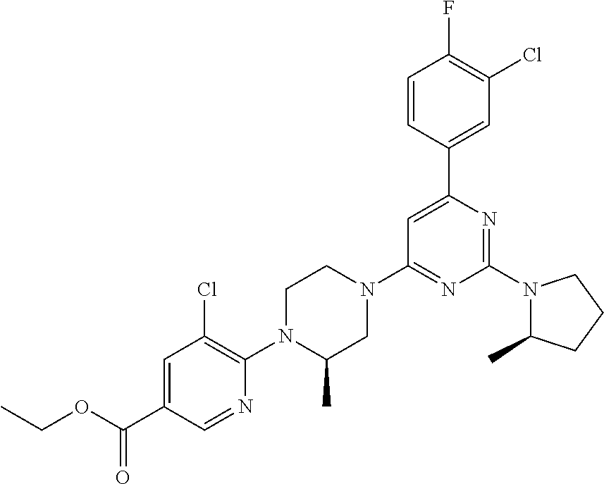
N1(C2=NC(C3=CC(Cl)=C(F)C=C3)=CC(N3CCN(C4=C(Cl)C=C(C(OCC)=O)C=N4)C(C)C3)=N2)C(C)CCC1
